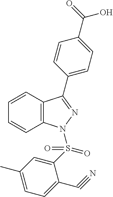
C1=CC2=C(C=C1)C(C1=CC=C(C(=O)O)C=C1)=NN2S(C1=CC(C)=CC=C1C#N)(=O)=O
